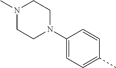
C1(N2CCN(C)CC2)=CC=C(C)C=C1
